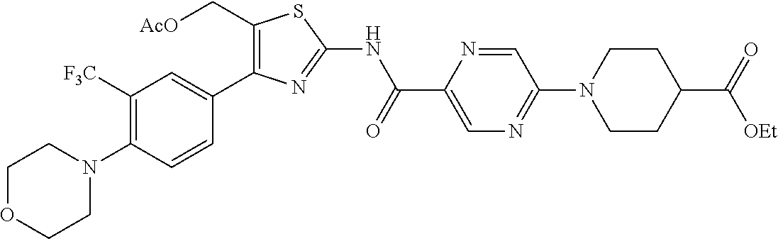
C1([F3C])=C(N2CCOCC2)C=CC(C2=C(C[AcO])SC(NC(C3=CN=C(N4CCC(C(=O)[OEt])CC4)C=N3)=O)=N2)=C1
